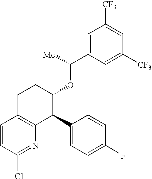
C1=C(C([Me])OC2CCC3=C(C2C2=CC=C(F)C=C2)N=C(Cl)C=C3)C=C([CF3])C=C1[CF3]
